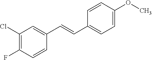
C1(Cl)=C(F)C=CC(C=CC2=CC=C(OC)C=C2)=C1
